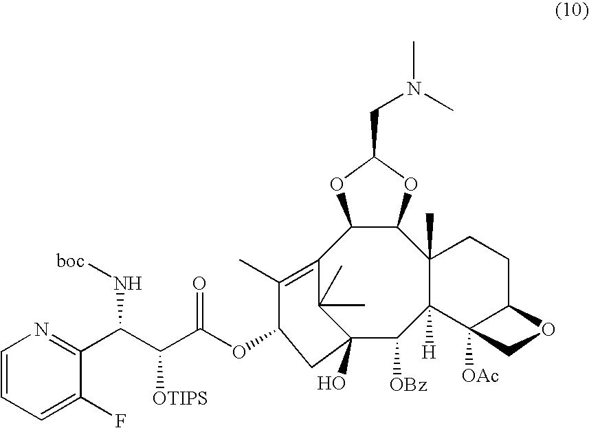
C1=CC=C(F)C(C(C(C(OC2C(C)=C3C4C(C5(C)C([H])(C([OBz])C(O)(C3(C)C)C2)C2([OAc])C(CC5)OC2)OC(CN(C)C)O4)=O)[OTIPS])N[boc])=N1
